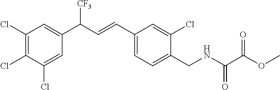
C1(CNC(=O)C(OC)=O)=CC=C(C=CC(C2=CC(Cl)=C(Cl)C(Cl)=C2)[CF3])C=C1Cl
